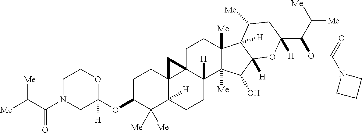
C1N(C(C([Me])[Me])=O)CC(OC2C([Me])([Me])C3([H])C4(CC2)C2(C([H])(CC3)C3([Me])C([Me])(CC2)C2([H])C([H])(C3O)OC(C(C([Me])[Me])OC(N3CCC3)=O)([H])CC2[Me])C4)([H])OC1
